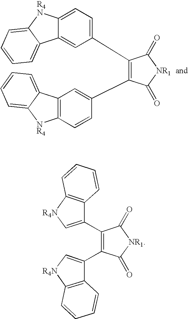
C1(C2=C[R4N]C3=C2C=CC=C3)=C(C2=C[R4N]C3=C2C=CC=C3)C(=O)[NR1]C1=O.C12=CC(C3=C(C4=CC5=C(C=C4)[NR4]C4=CC=CC=C54)C(=O)[NR1]C3=O)=CC=C1[R4N]C1=CC=CC=C21
